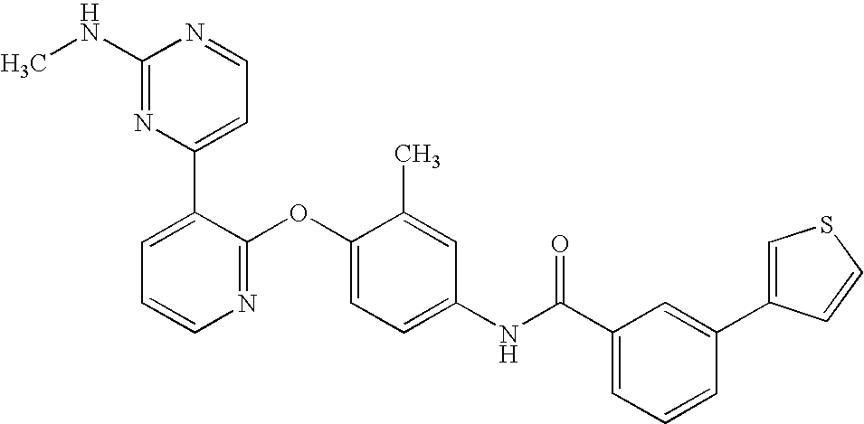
C1(NC)=NC(C2=CC=CN=C2OC2=CC=C(NC(C3=CC=CC(C4=CSC=C4)=C3)=O)C=C2C)=CC=N1
